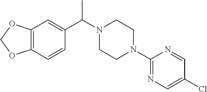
C12=C(C=CC(C(N3CCN(C4=NC=C(Cl)C=N4)CC3)C)=C1)OCO2
